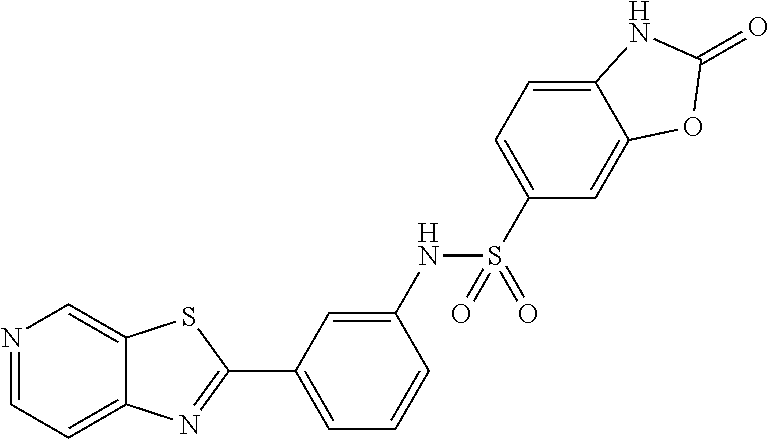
N1=CC=C2C(=C1)SC(C1=CC=CC(NS(C3=CC=C4C(=C3)OC(=O)N4)(=O)=O)=C1)=N2
